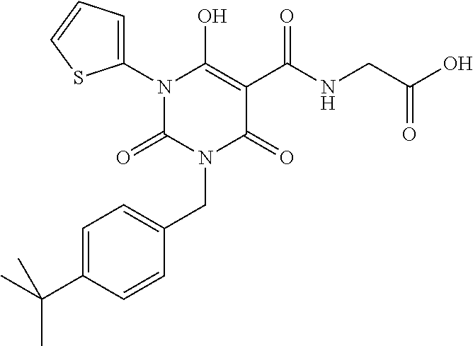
N1(C2=CC=CS2)C(=O)N(CC2=CC=C(C(C)(C)C)C=C2)C(=O)C(C(NCC(O)=O)=O)=C1O
